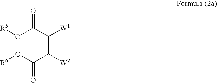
O(C(C(C(C(O[R6])=O)[W2])[W1])=O)[R5]
